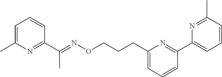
C1=C(C)N=C(C(=NOCCCC2=CC=CC(C3=CC=CC(C)=N3)=N2)C)C=C1
